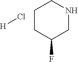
[H]Cl.C1CC(F)CNC1
